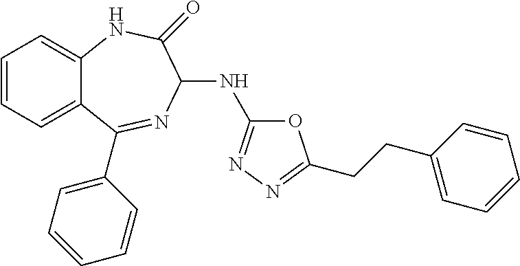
C1=CC=C2C(=C1)NC(=O)C(NC1=NN=C(CCC3=CC=CC=C3)O1)N=C2C1=CC=CC=C1
